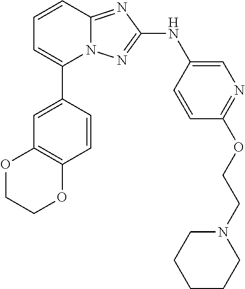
C1=CC2=NC(NC3=CN=C(OCCN4CCCCC4)C=C3)=NN2C(C2=CC3=C(C=C2)OCCO3)=C1
